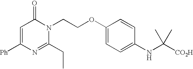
C1=C([Ph])N=C(CC)N(CCOC2=CC=C(NC([CO2H])(C)C)C=C2)C1=O
